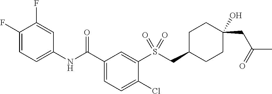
C1(F)=CC=C(NC(C2=CC=C(Cl)C(S(=O)(=O)CC3CCC(CC(=O)C)(O)CC3)=C2)=O)C=C1F
